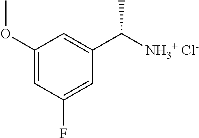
C1(OC)=CC(F)=CC(C([NH3+ Cl-])C)=C1
